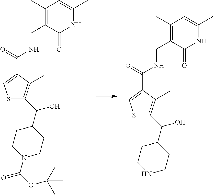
S1C(C(C2CCN(C(OC(C)(C)C)=O)CC2)O)=C(C)C(C(=O)NCC2=C(C)C=C(C)NC2=O)=C1.S1C(C(C2CCNCC2)O)=C(C)C(C(=O)NCC2=C(C)C=C(C)NC2=O)=C1
